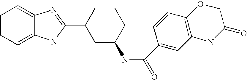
C1=CC=C2C(=C1)N=C(C1CC(NC(=O)C3=CC4=C(C=C3)OCC(=O)N4)CCC1)N2
